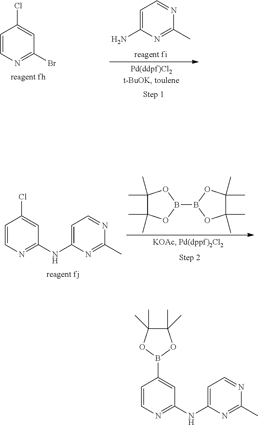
C1=C(N)N=C(C)N=C1.C1=CN=C(Br)C=C1Cl.C1(C)(C)C(C)(C)OB(B2OC(C)(C)C(C)(C)O2)O1.C1=CN=C(NC2=CC=NC(C)=N2)C=C1Cl.C1=CN=C(NC2=CC=NC(C)=N2)C=C1B1OC(C)(C)C(C)(C)O1
